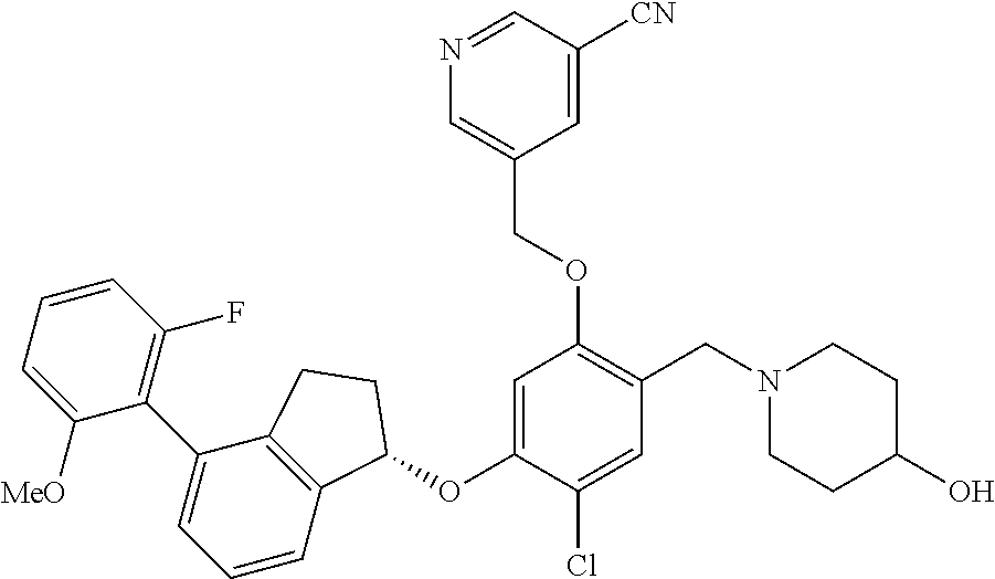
C1([MeO])=CC=CC(F)=C1C1=CC=CC2=C1CCC2OC1=CC(OCC2=CN=CC([CN])=C2)=C(CN2CCC(O)CC2)C=C1Cl
